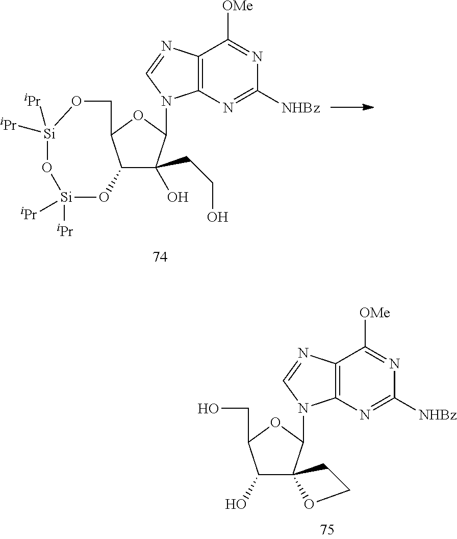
C12=C(N=C([NHBz])N=C1[OMe])N(C1C3(C(O)C(CO)O1)OCC3)C=N2.C12=C(N=C([NHBz])N=C1[OMe])N(C1C(O)(CCO)C3C(O1)CO[Si]([iPr])([iPr])O[Si]([iPr])([iPr])O3)C=N2
